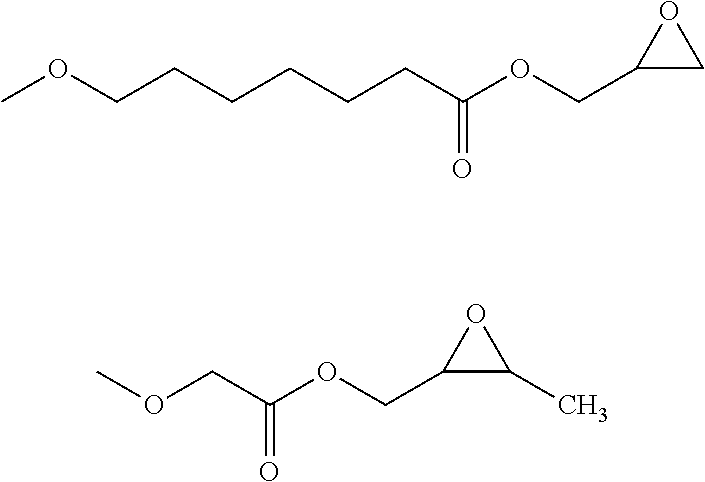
C(CC(OCC1CO1)=O)CCCCOC.O(CC(OCC1C(C)O1)=O)C
